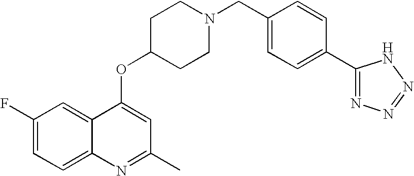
C1(F)=CC=C2C(=C1)C(OC1CCN(CC3=CC=C(C4=NN=NN4)C=C3)CC1)=CC(C)=N2
